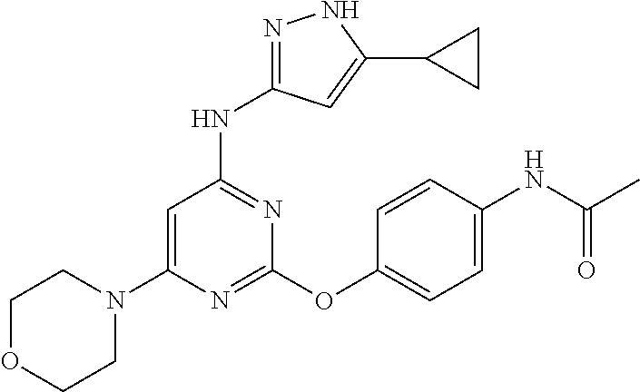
N1=C(OC2=CC=C(NC(C)=O)C=C2)N=C(NC2=NNC(C3CC3)=C2)C=C1N1CCOCC1
